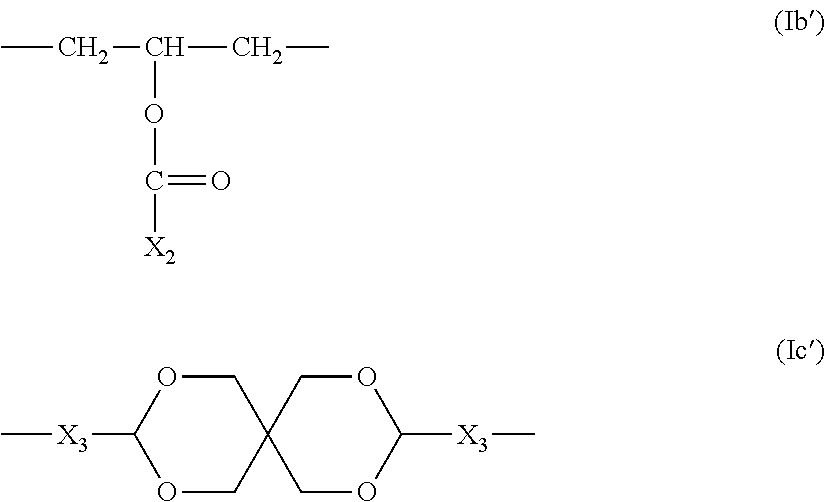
CCC(CC)OC([X2])=O.C[X3]C1OCC2(CO1)COC([X3]C)OC2
